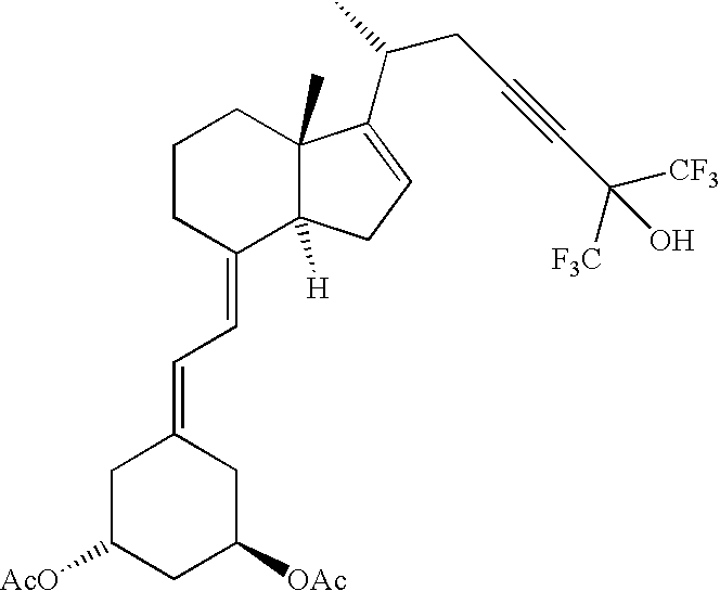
C1CC(=CC=C2CC([AcO])CC([OAc])C2)C2([H])C(C)(C1)C(C(C)CC#CC([CF3])([F3C])O)=CC2
